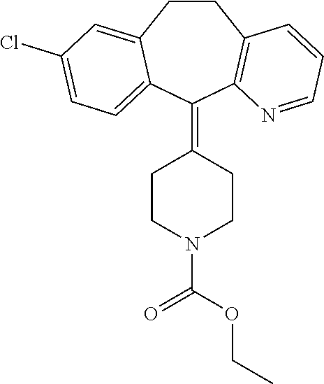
C1CC2=CC(Cl)=CC=C2C(=C2CCN(C(OCC)=O)CC2)C2=C1C=CC=N2
